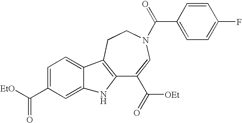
C12=C(CCN(C(=O)C3=CC=C(F)C=C3)C=C1C([OEt])=O)C1=CC=C(C([EtO])=O)C=C1N2
